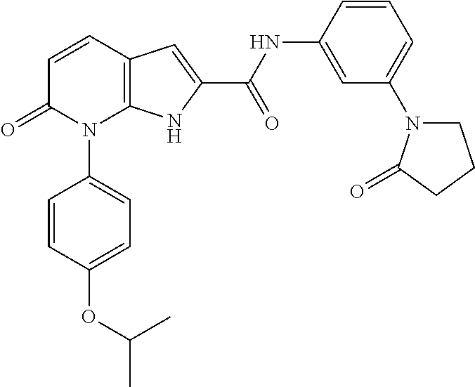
C12=C(C=CC(=O)N1C1=CC=C(OC(C)C)C=C1)C=C(C(NC1=CC(N3CCCC3=O)=CC=C1)=O)N2
